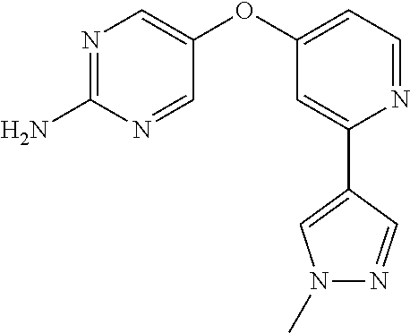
N1=C(N)N=CC(OC2=CC=NC(C3=CN(C)N=C3)=C2)=C1
